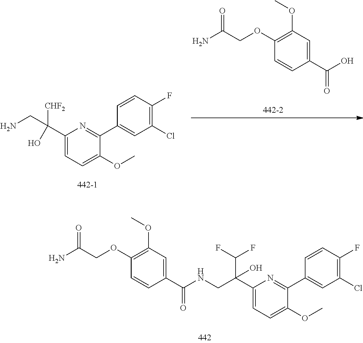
OC(C1=CC(OC)=C(OCC(N)=O)C=C1)=O.C1(Cl)=C(F)C=CC(C2=NC(C(CN)([CHF2])O)=CC=C2OC)=C1.C1(Cl)=C(F)C=CC(C2=NC(C(CNC(C3=CC(OC)=C(OCC(N)=O)C=C3)=O)(C(F)F)O)=CC=C2OC)=C1
